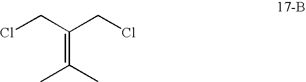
ClCC(CCl)=C(C)C
